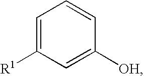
C1=C([R1])C=C([OH])C=C1
